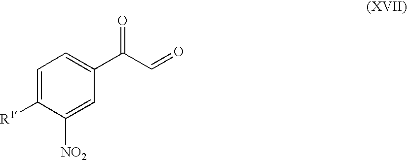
C1=C([R1])C([NO2])=CC(C(C=O)=O)=C1
